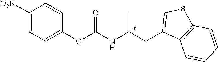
C1([O2N])=CC=C(OC(NC(CC2=CSC3=C2C=CC=C3)C)=O)C=C1
